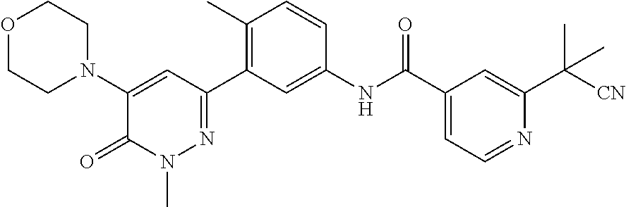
O1CCN(C2=CC(C3=C(C)C=CC(NC(C4=CC=NC(C([CN])(C)C)=C4)=O)=C3)=NN(C)C2=O)CC1
